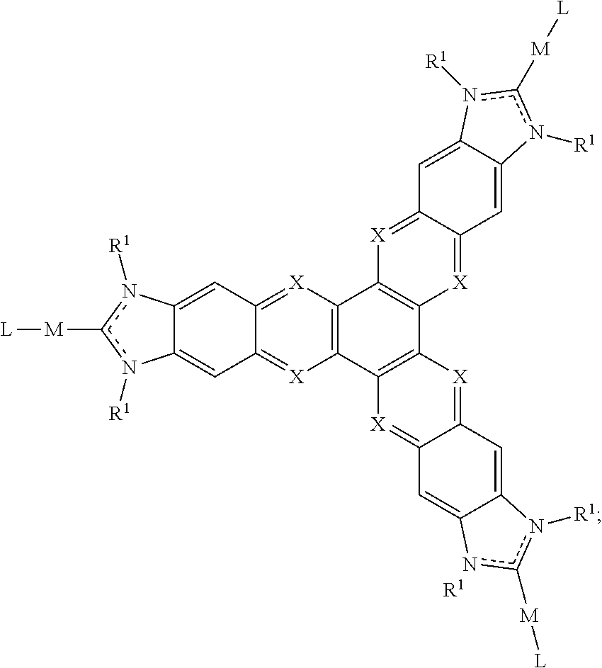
[R1].C12=[X]C3=C([X]=C1C=C1C(=C2)n([R1])c([M][L])n1[R1])C1=C(C2=C3[X]=C3C(=[X]2)C=C2C(=C3)nc([M][L])n2[R1])[X]=C2C=C3C(=CC2=[X]1)n([R1])c([M][L])n3[R1]
